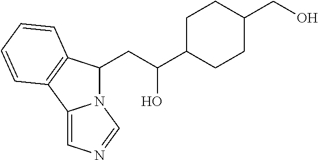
C(C(C1CCC(CO)CC1)O)C1N2C(=CN=C2)C2=C1C=CC=C2
